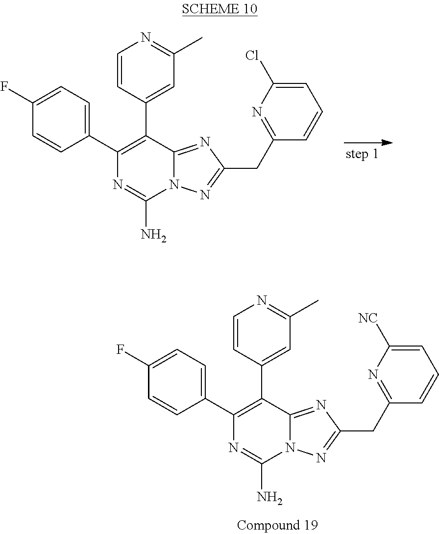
N12C(N)=NC(C3=CC=C(F)C=C3)=C(C3=CC(C)=NC=C3)C1=NC(CC1=NC([NC])=CC=C1)=N2.N12C(N)=NC(C3=CC=C(F)C=C3)=C(C3=CC(C)=NC=C3)C1=NC(CC1=NC(Cl)=CC=C1)=N2
